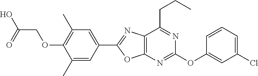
C12=C(C(CCC)=NC(OC3=CC(Cl)=CC=C3)=N1)N=C(C1=CC(C)=C(OCC(O)=O)C(C)=C1)O2
